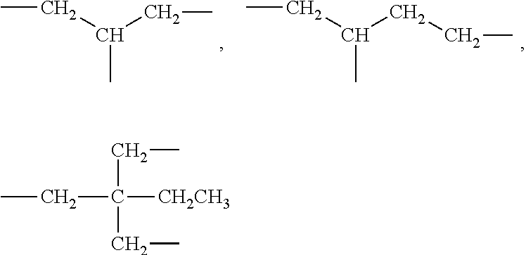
CCC(CC)C.C(CC)C(CC)C.C(C(CC)([CH2CH3])CC)C
